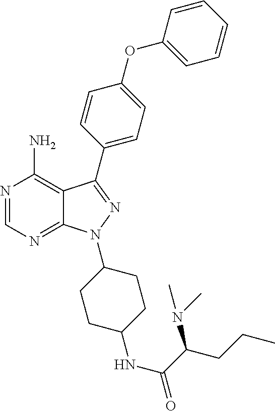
N1=CN=C2C(=C1N)C(C1=CC=C(OC3=CC=CC=C3)C=C1)=NN2C1CCC(NC(=O)C(CCC)N(C)C)CC1
